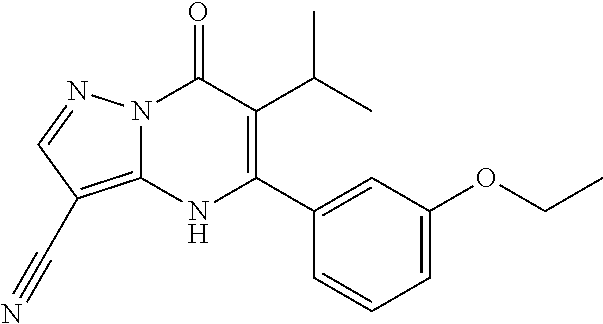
N12C(=C(C#N)C=N1)NC(C1=CC(OCC)=CC=C1)=C(C(C)C)C2=O
